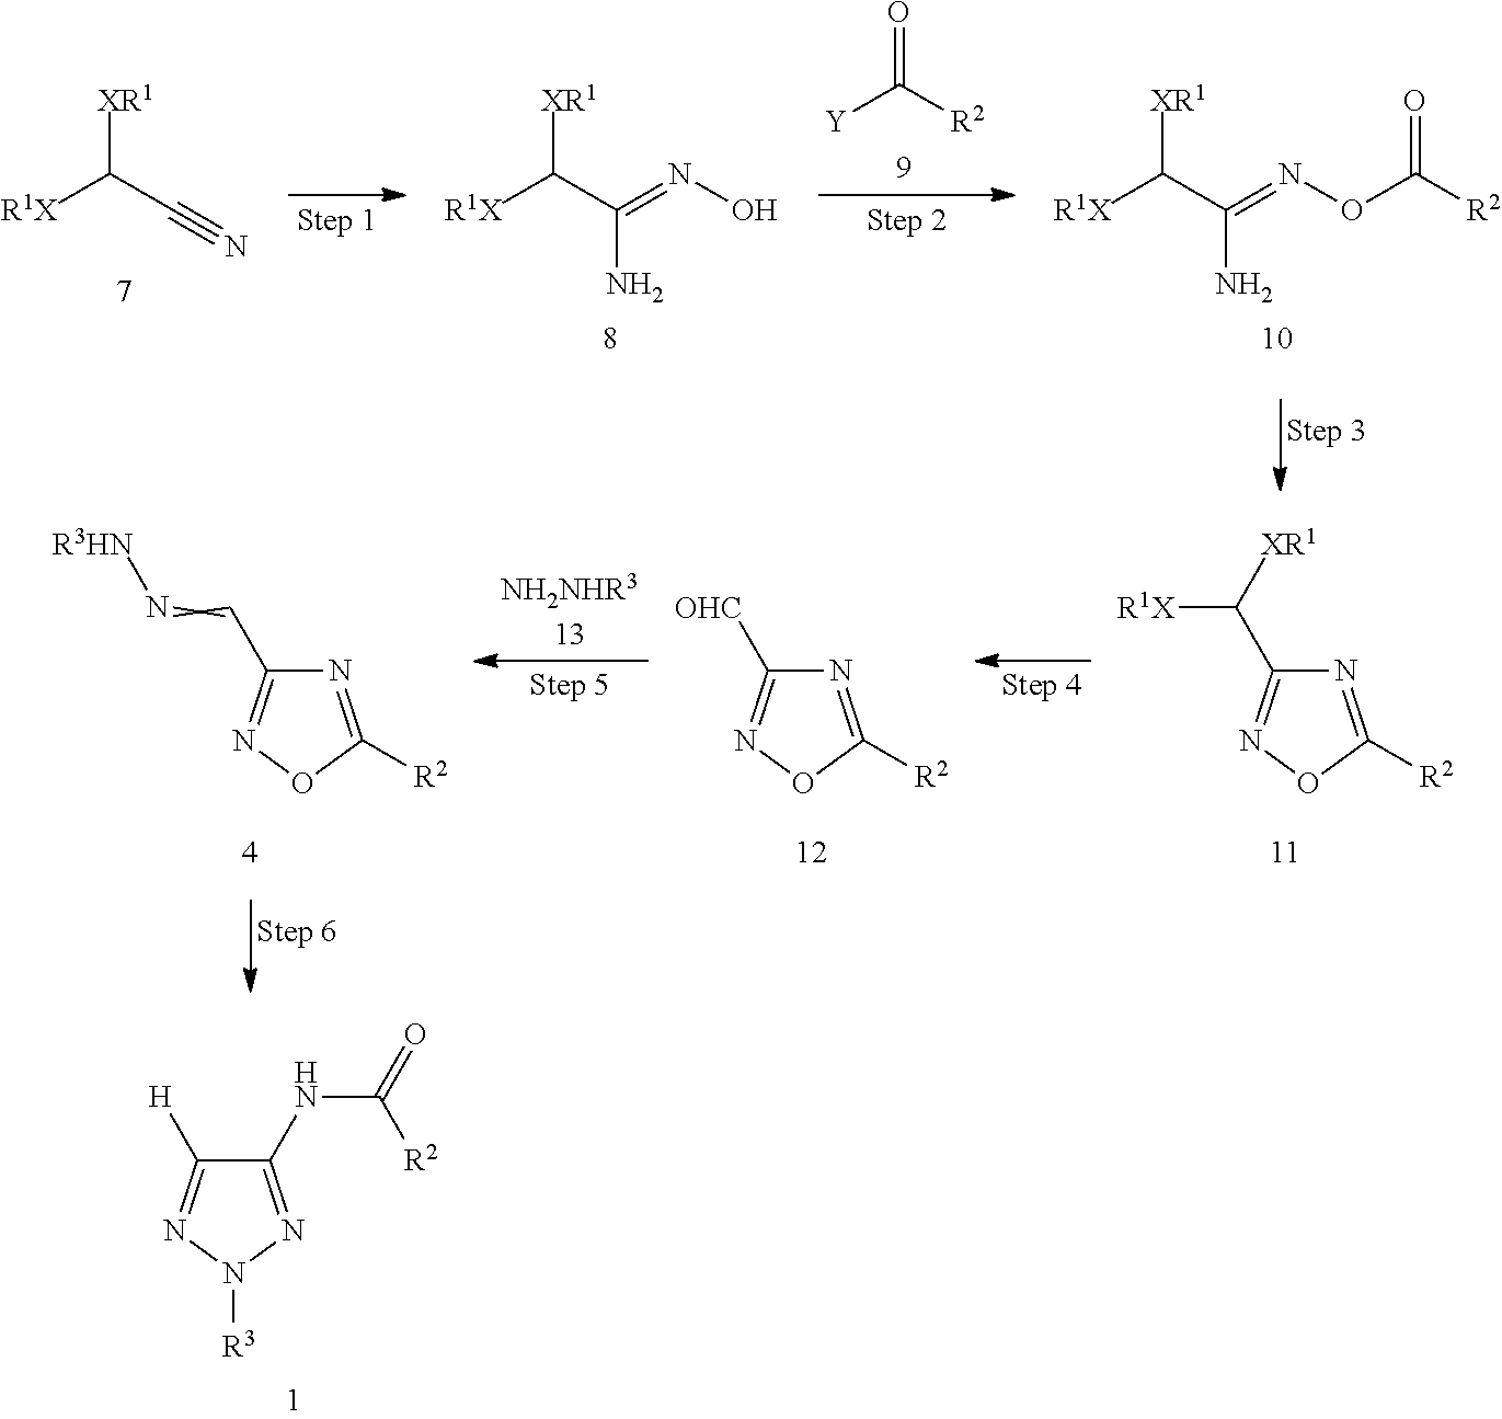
C1(NC(=O)[R2])=NN([R3])N=C1[H].[XR1]C(C#N)[R1X].[XR1]C(C(=NO)N)[R1X].O=C([R2])[Y].[XR1]C(C(=NOC([R2])=O)N)[R1X].N1=C([R2])ON=C1C([XR1])[R1X].N1=C([R2])ON=C1[OHC].N1=C([R2])ON=C1C=N[R3HN]
